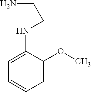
C1=C(OC)C(NCCN)=CC=C1
